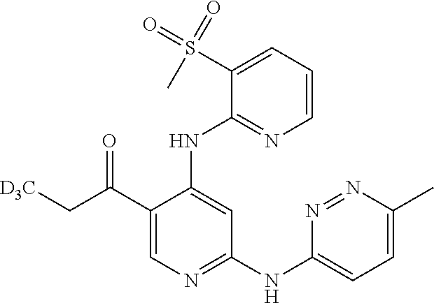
C1=CC=C(S(C)(=O)=O)C(NC2=CC(NC3=CC=C(C)N=N3)=NC=C2C(C[D3C])=O)=N1
